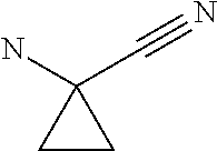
C1CC1(C#N)N
